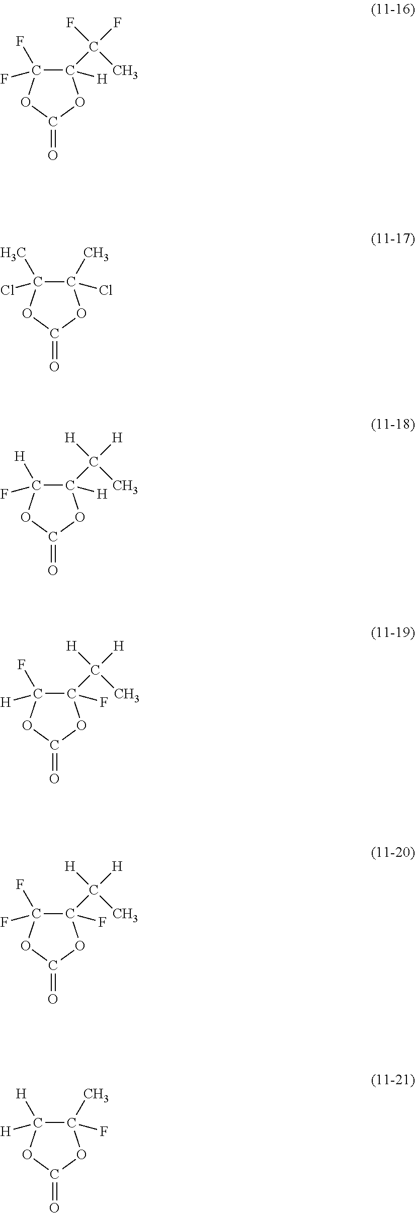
C1([H])(C(F)(C)F)C(F)(F)OC(=O)O1.C1(Cl)(C)C(C)(Cl)OC(=O)O1.C1([H])(C([H])(C)[H])C([H])(F)OC(=O)O1.C1(F)(C([H])(C)[H])C(F)([H])OC(=O)O1.C1(F)(C([H])(C)[H])C(F)(F)OC(=O)O1.C1(F)(C)C([H])([H])OC(=O)O1
